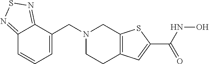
N1(CC2=CC=CC3=NSN=C23)CCC2=C(C1)SC(C(NO)=O)=C2
